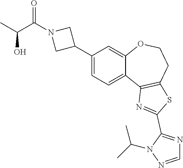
C1(C2CN(C(=O)C(C)O)C2)=CC=C2C(=C1)OCCC1=C2N=C(C2=NC=NN2C(C)C)S1
